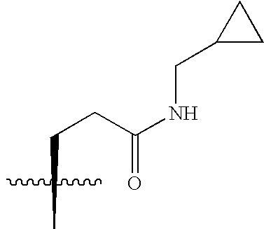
CCCC(NCC1CC1)=O
